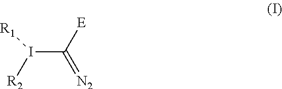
[R1]I([R2])C([E])=[N2]
